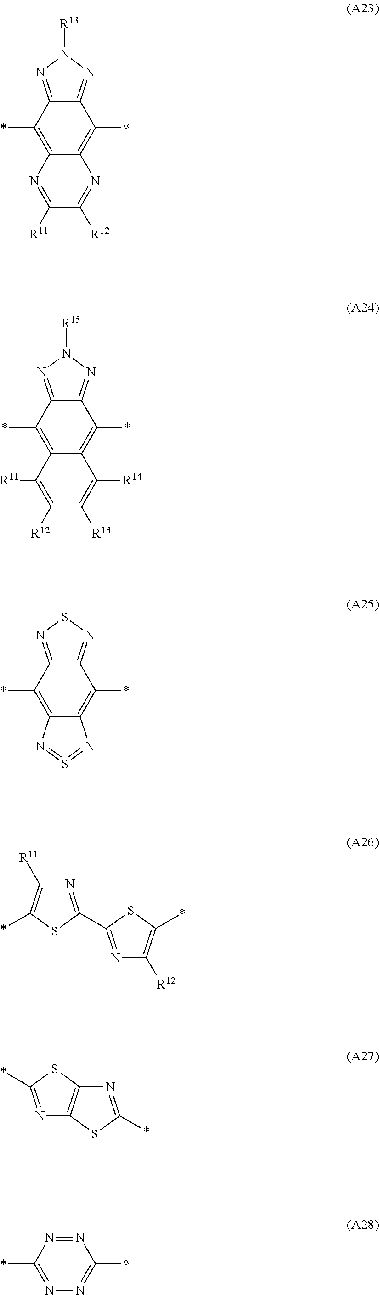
C12=C(*)C3=NN([R13])N=C3C(*)=C1N=C([R12])C([R11])=N2.C12=C(*)C3=NN([R15])N=C3C(*)=C1C([R14])=C([R13])C([R12])=C2[R11].C12=C(*)C3=NSN=C3C(*)=C1N=S=N2.N1=C(C2=NC([R12])=C(*)S2)SC(*)=C1[R11].N1=C(*)SC2=C1SC(*)=N2.N1=NC(*)=NN=C1*
